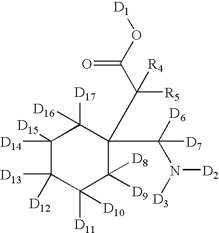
C1([D14])([D15])C([D13])([D12])C([D11])([D10])C([D9])([D8])C(C(C(O[D1])=O)([R5])[R4])(C([D6])(N([D3])[D2])[D7])C1([D17])[D16]
